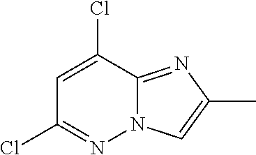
ClC1=NN2C(=NC(C)=C2)C(Cl)=C1
